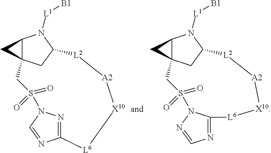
C12C3(CC(N1[L1][B1])[L2][A2][X10][L6]C1=NN(C=N1)S(=O)(=O)C3)C2.C12C3(CC(N1[L1][B1])[L2][A2][X10][L6]C1=NC=NN1S(=O)(=O)C3)C2
